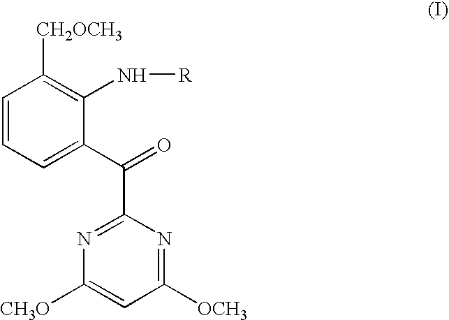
C1=CC=C(C(=O)C2=NC([CH3O])=CC([OCH3])=N2)C(N[R])=C1[CH2OCH3]
